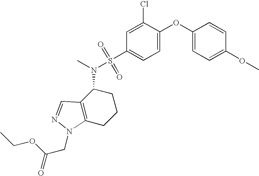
C1(OC2=CC=C(S(N(C)C3C4=C(CCC3)N(CC(=O)OCC)N=C4)(=O)=O)C=C2Cl)=CC=C(OC)C=C1
